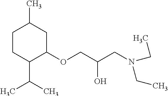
C1CC(C(C)C)C(OCC(O)CN(CC)CC)CC1C
